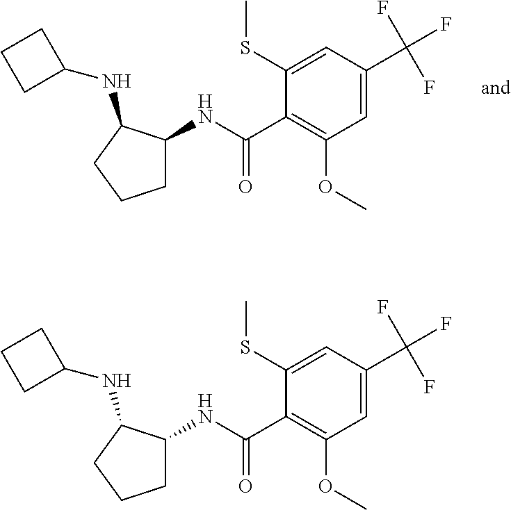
C1(C(=O)NC2CCCC2NC2CCC2)=C(OC)C=C(C(F)(F)F)C=C1SC.C1(C(=O)NC2CCCC2NC2CCC2)=C(OC)C=C(C(F)(F)F)C=C1SC
